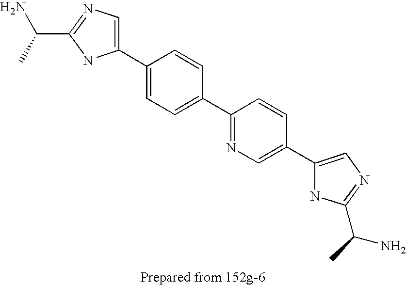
C(C1=NC=C(C2=CC=C(C3=NC=C(C4=CN=C(C(C)N)N4)C=C3)C=C2)N1)(N)C
